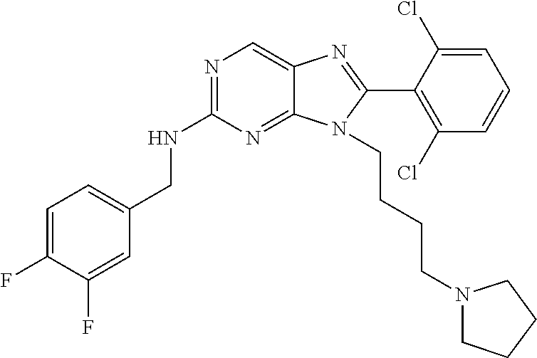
C1=C(F)C(F)=CC(CNC2=NC=C3C(=N2)N(CCCCN2CCCC2)C(C2=C(Cl)C=CC=C2Cl)=N3)=C1
